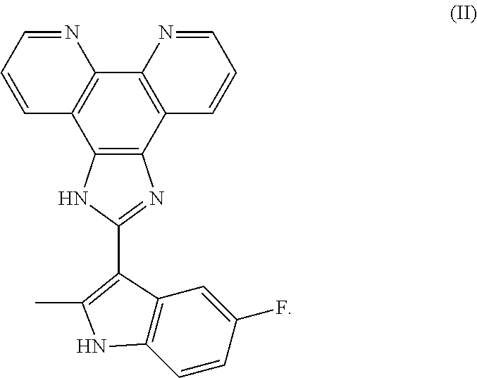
C12=C(C3=C(C4=C1C=CC=N4)N=CC=C3)N=C(C1=C(C)NC3=C1C=C(F)C=C3)N2
